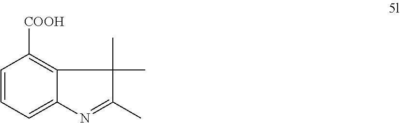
C1=CC=C2C(=C1[COOH])C(C)(C)C(C)=N2
